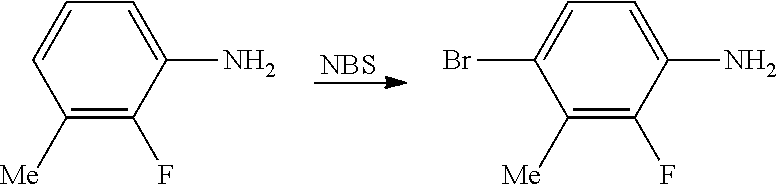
[NBS].C1([Me])=C(F)C(N)=CC=C1.C1([Me])=C(F)C(N)=CC=C1Br
